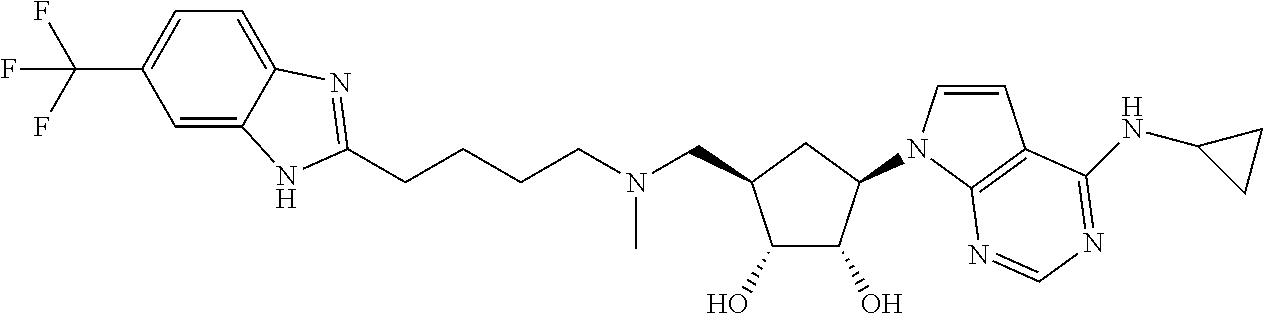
C1=C2C(=CC=C1C(F)(F)F)N=C(CCCCN(CC1C(O)C(O)C(N3C=CC4=C3N=CN=C4NC3CC3)C1)C)N2
